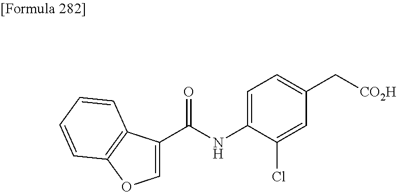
C1=C(C(NC2=CC=C(C[CO2H])C=C2Cl)=O)C2=C(C=CC=C2)O1
